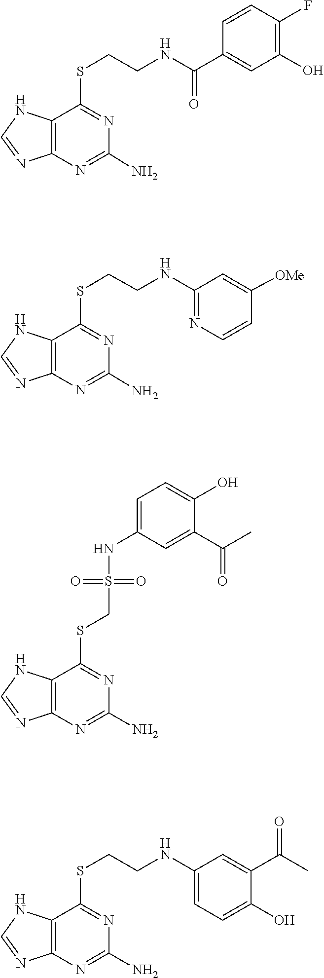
N1=C(SCCNC(C2=CC(O)=C(F)C=C2)=O)C2=C(N=C1N)N=CN2.C1(N)=NC2=C(NC=N2)C(SCCNC2=NC=CC([OMe])=C2)=N1.C1(N)=NC2=C(NC=N2)C(SCS(=O)(NC2=CC=C(O)C(C(=O)C)=C2)=O)=N1.C1(N)=NC2=C(NC=N2)C(SCCNC2=CC=C(O)C(C(=O)C)=C2)=N1
